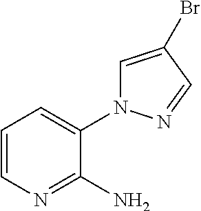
C1=CN=C(N)C(N2C=C(Br)C=N2)=C1
